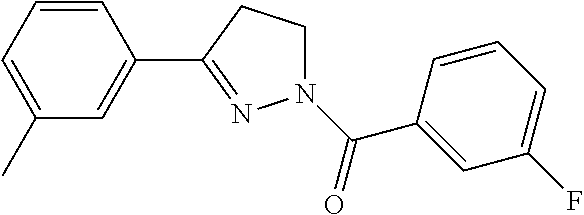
N1(C(=O)C2=CC(F)=CC=C2)CCC(C2=CC(C)=CC=C2)=N1
